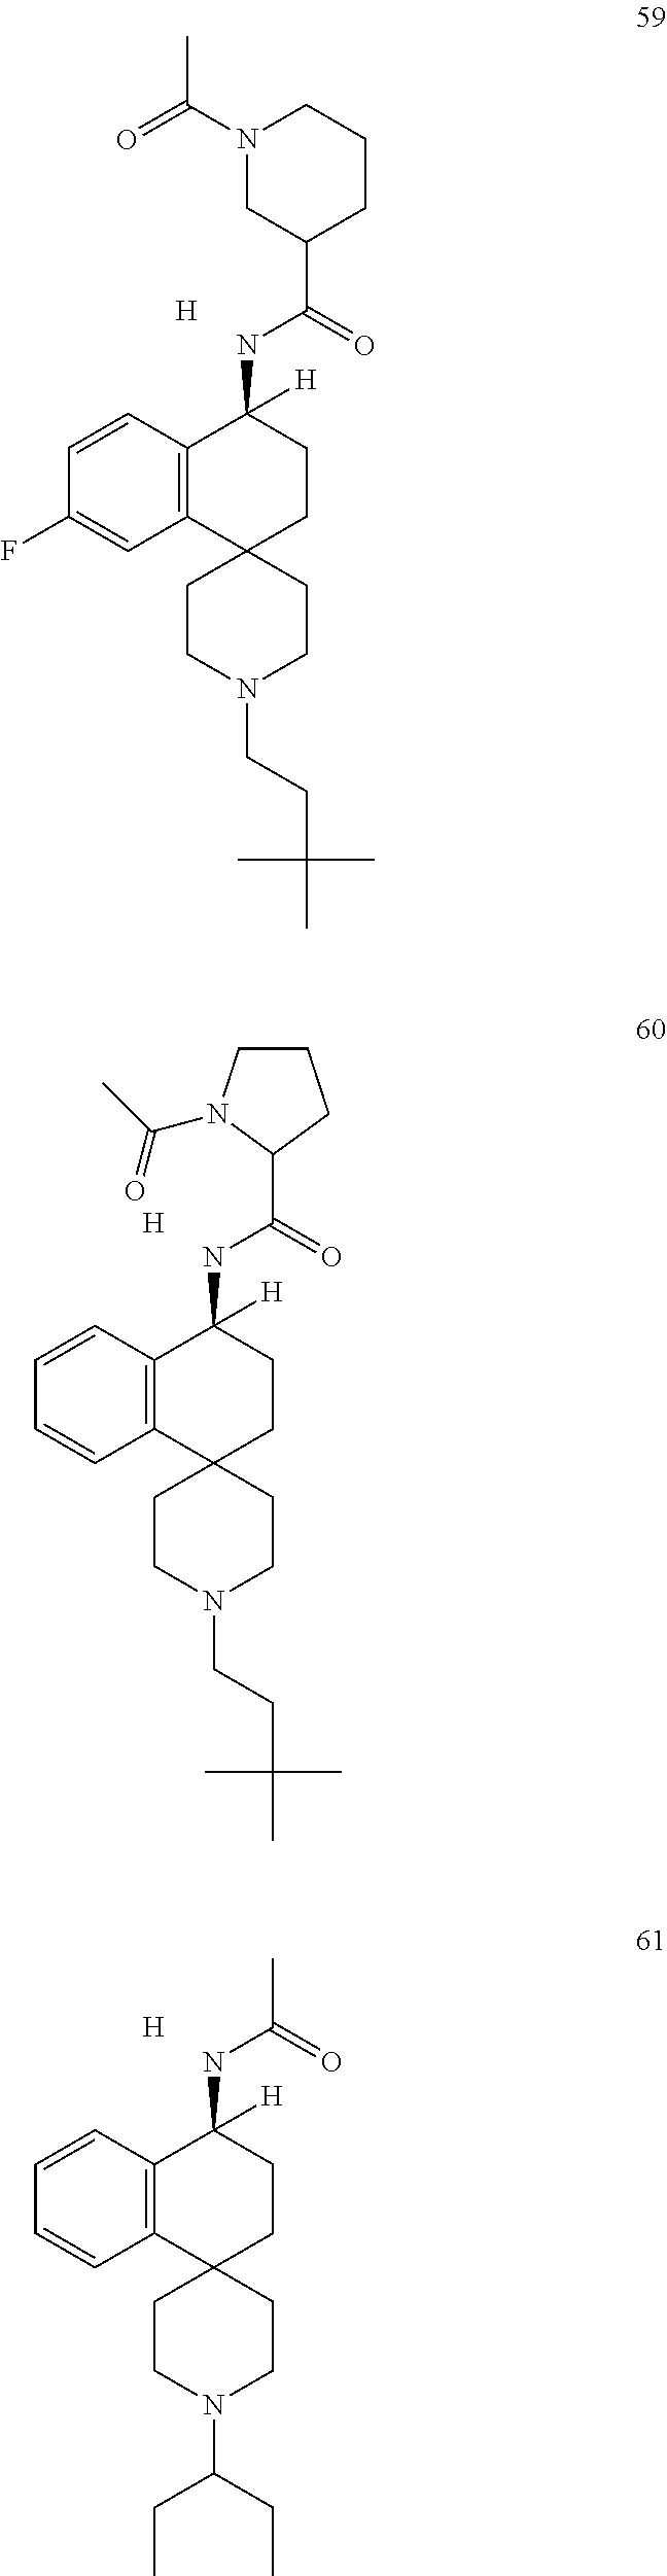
C12=C(C=CC(F)=C1)C([H])(NC(C1CCCN(C(=O)C)C1)=O)CCC21CCN(CCC(C)(C)C)CC1.[H].C12=C(C=CC=C1)C([H])(NC(C1CCCN1C(C)=O)=O)CCC21CCN(CCC(C)(C)C)CC1.[H].C12=C(C=CC=C1)C([H])(NC(C)=O)CCC21CCN(C(CC)CC)CC1.[H]
